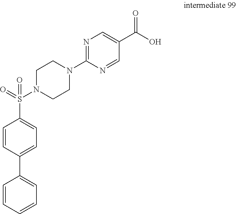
N1=C(N2CCN(S(C3=CC=C(C4=CC=CC=C4)C=C3)(=O)=O)CC2)N=CC(C(O)=O)=C1
